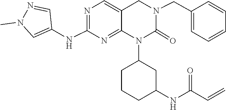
C1CCC(NC(C=C)=O)CC1N1C(=O)N(CC2=CC=CC=C2)CC2=CN=C(NC3=CN(C)N=C3)N=C12
